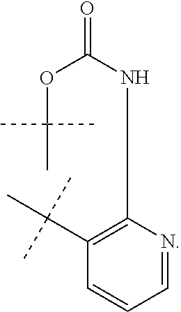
C1(NC(OC(C)(C)C)=O)=C(C(C)(C)C)C=CC=N1
